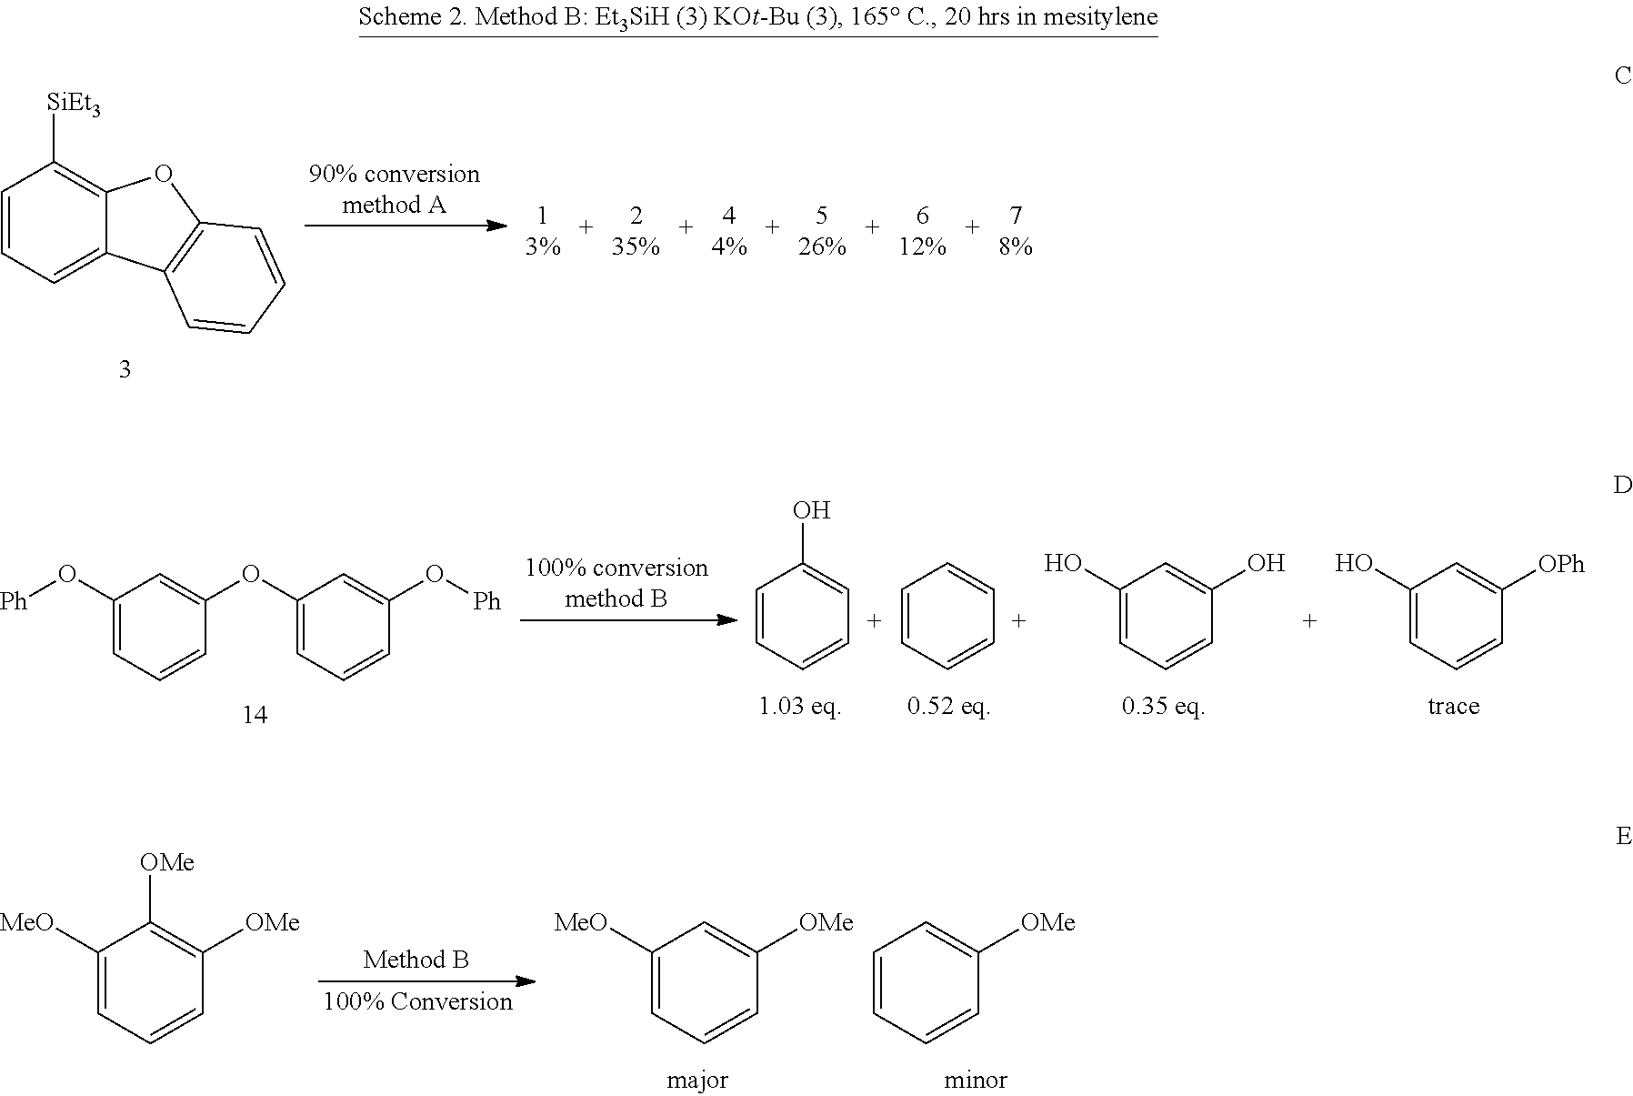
C1=CC=C2C(=C1[SiEt3])OC1=C2C=CC=C1.C1([MeO])=CC=CC([OMe])=C1[OMe].C1([MeO])=CC=CC([OMe])=C1.C1=CC=CC([OMe])=C1.C1(O[Ph])=CC=CC(OC2=CC=CC(O[Ph])=C2)=C1.C1=CC=CC=C1O.C1=CC=CC=C1.C1(O)=CC=CC(O)=C1.C1(O)=CC=CC([OPh])=C1
